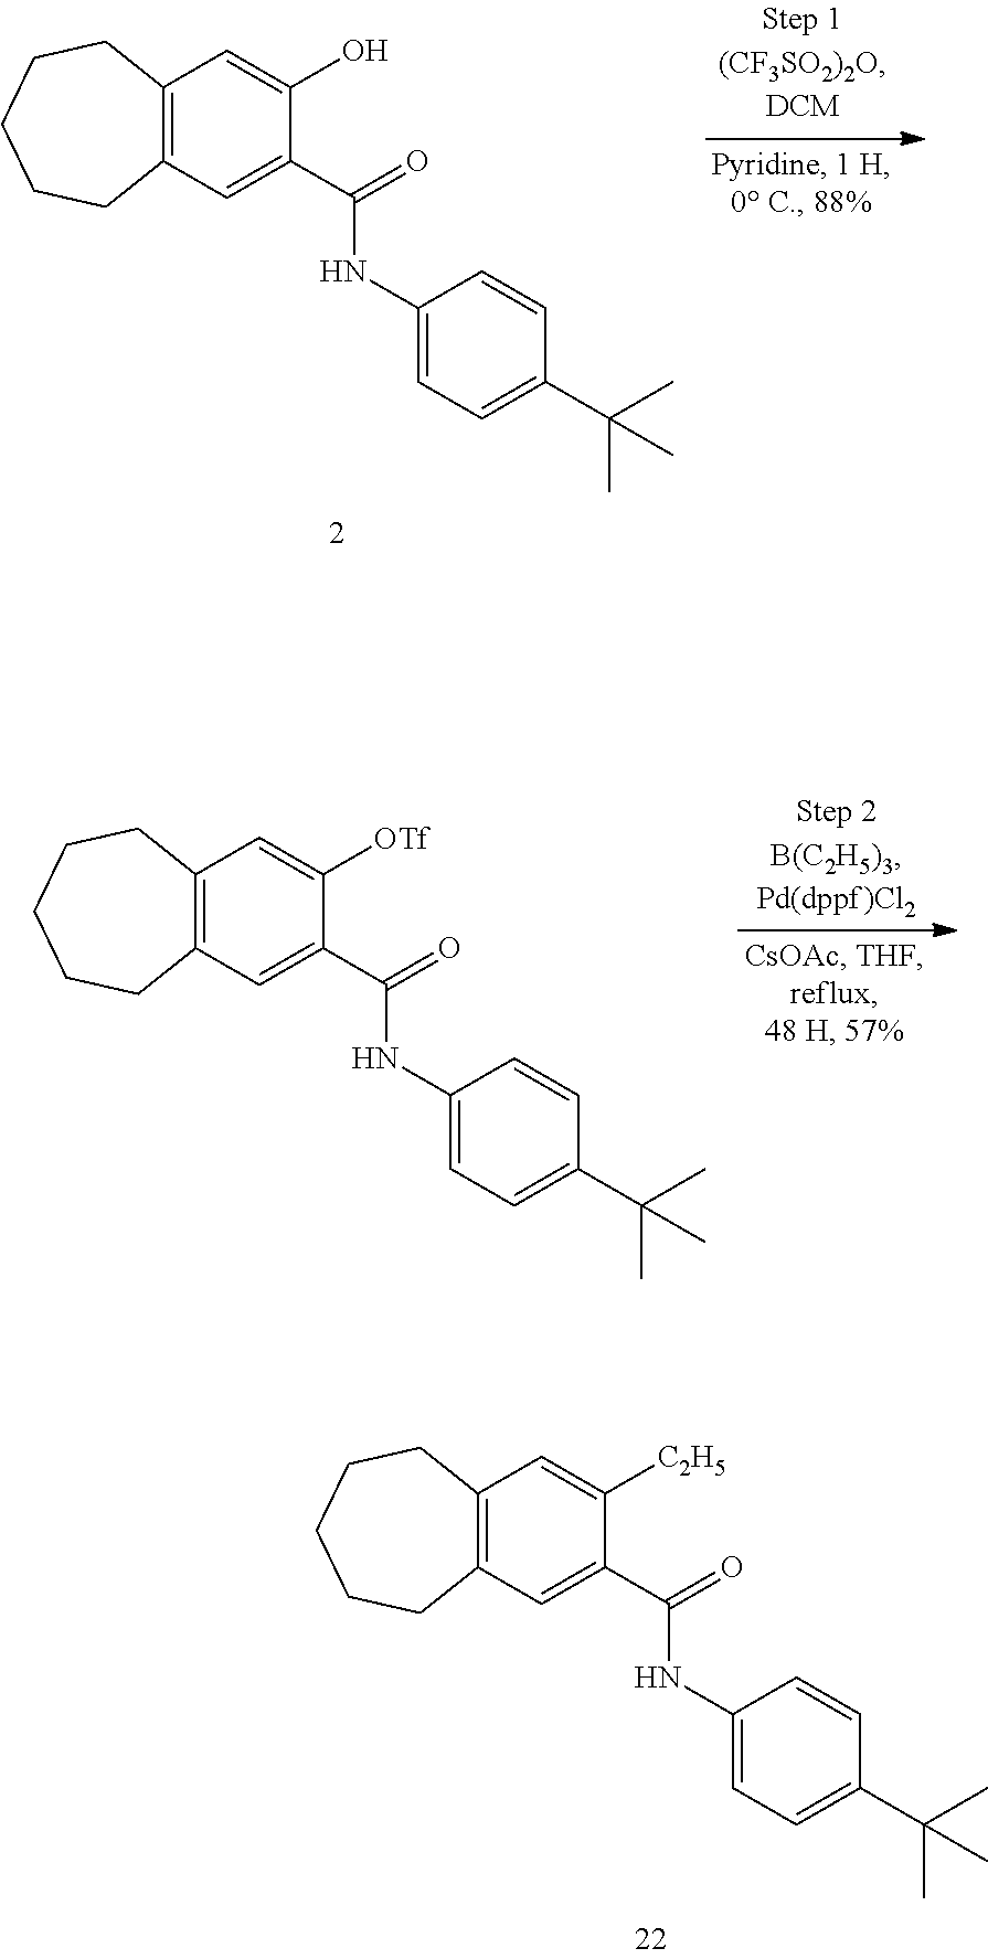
C1=C([C2H5])C(C(=O)NC2=CC=C(C(C)(C)C)C=C2)=CC2=C1CCCCC2.C1=C(O)C(C(=O)NC2=CC=C(C(C)(C)C)C=C2)=CC2=C1CCCCC2.C1=C([OTf])C(C(=O)NC2=CC=C(C(C)(C)C)C=C2)=CC2=C1CCCCC2
